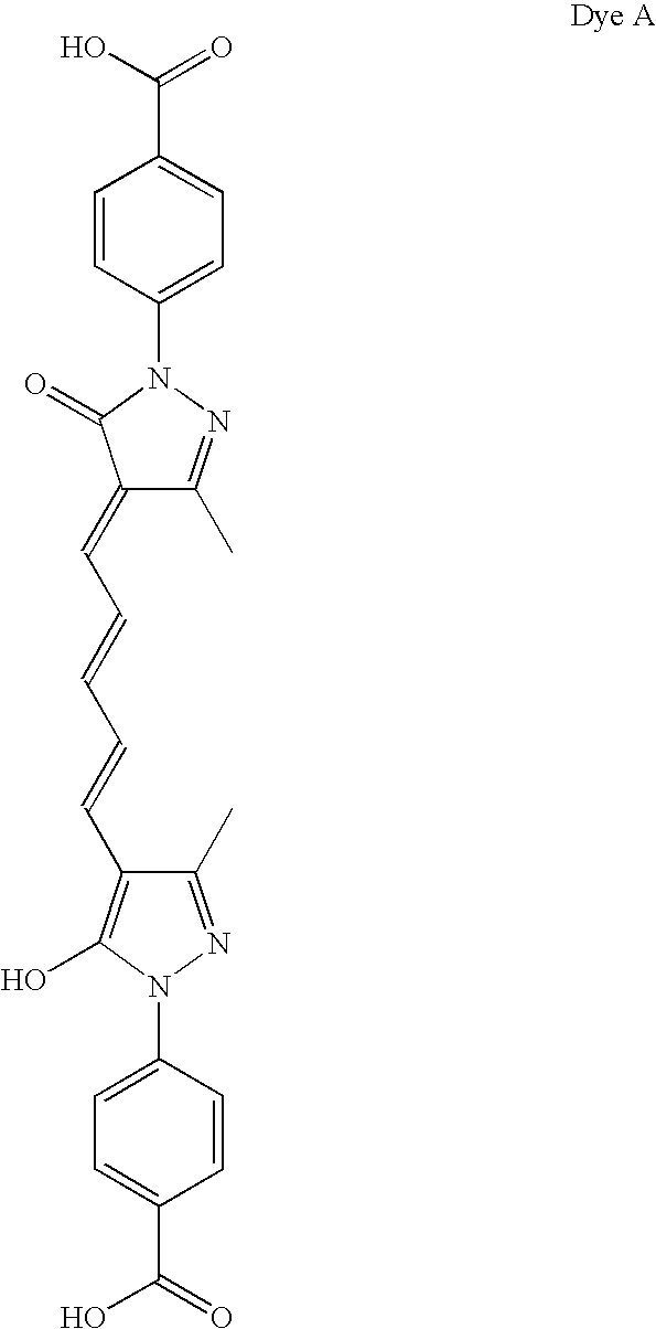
C1=CC(N2C(O)=C(C=CC=CC=C3C(C)=NN(C4=CC=C(C(O)=O)C=C4)C3=O)C(C)=N2)=CC=C1C(=O)O
